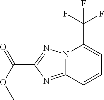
N12C(=NC(C(OC)=O)=N1)C=CC=C2C(F)(F)F
